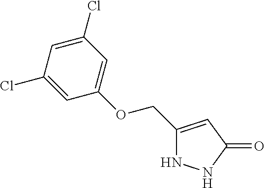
C1(COC2=CC(Cl)=CC(Cl)=C2)=CC(=O)NN1
